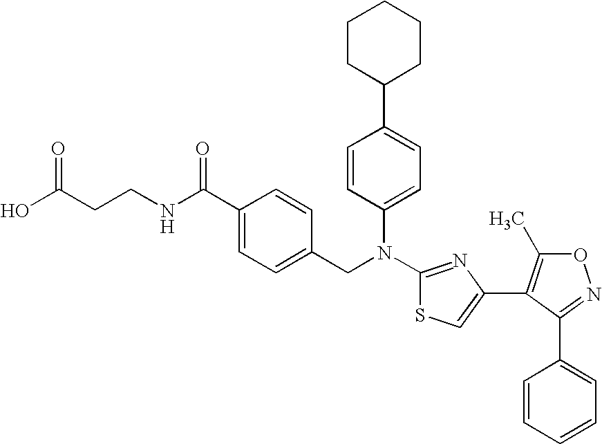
C1(C2=CC=C(N(C3=NC(C4=C(C)ON=C4C4=CC=CC=C4)=CS3)CC3=CC=C(C(NCCC(O)=O)=O)C=C3)C=C2)CCCCC1
